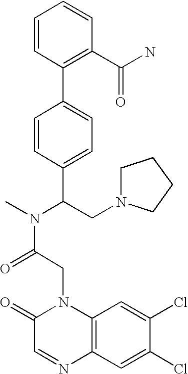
C(C(N(C)C(CN1CCCC1)C1=CC=C(C2=C(C(N)=O)C=CC=C2)C=C1)=O)N1C2=C(C=C(Cl)C(Cl)=C2)N=CC1=O
